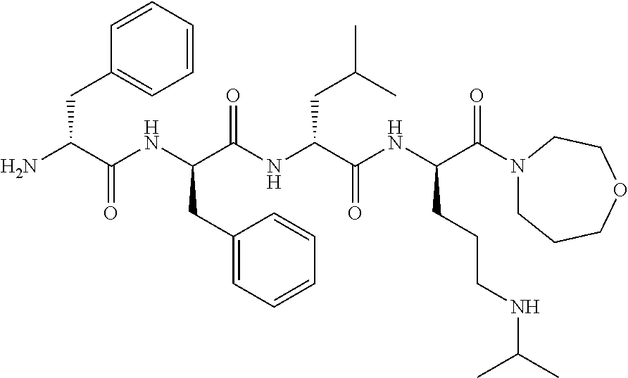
NC(C(NC(C(NC(C(NC(C(=O)N1CCCOCC1)CCCNC(C)C)=O)CC(C)C)=O)CC1=CC=CC=C1)=O)CC1=CC=CC=C1
